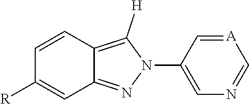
C1=CC([R])=CC2=NN(C3=CN=C[A]=C3)C([H])=C12
